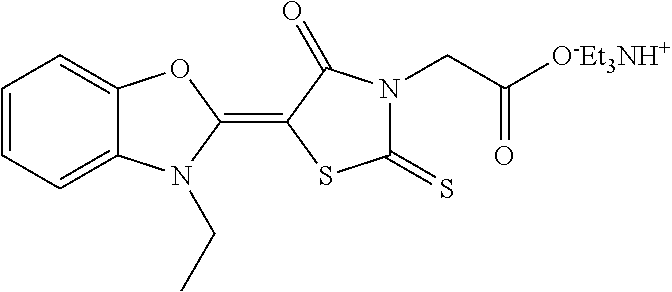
C1=CC=C2C(=C1)OC(=C1SC(=S)N(CC([O-Et3NH+])=O)C1=O)N2CC
